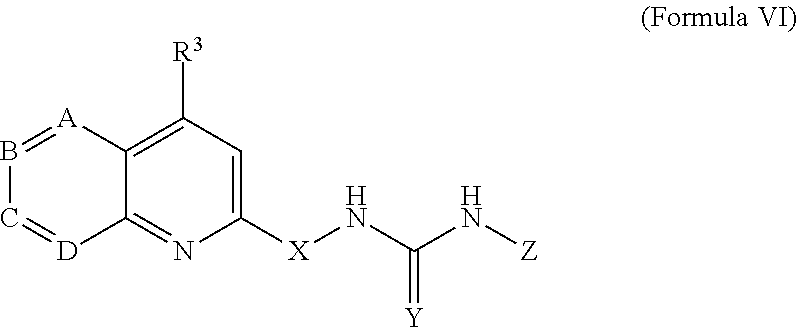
C12=C([R3])C=C([X]NC(N[Z])=[Y])N=C1[D]=CB=[A]2
